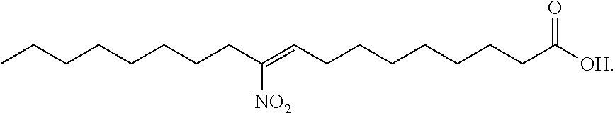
CCCCCCCCC(=CCCCCCCCC([OH])=O)[NO2]
